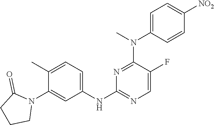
C1(C)=CC=C(NC2=NC=C(F)C(N(C)C3=CC=C([NO2])C=C3)=N2)C=C1N1C(=O)CCC1
